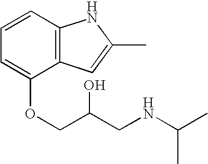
C12=C(C=CC=C1OCC(CNC(C)C)O)NC(C)=C2
